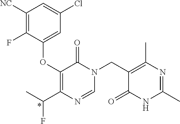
C1=NC(C(C)F)=C(OC2=CC(Cl)=CC([NC])=C2F)C(=O)N1CC1=C(C)N=C(C)NC1=O
